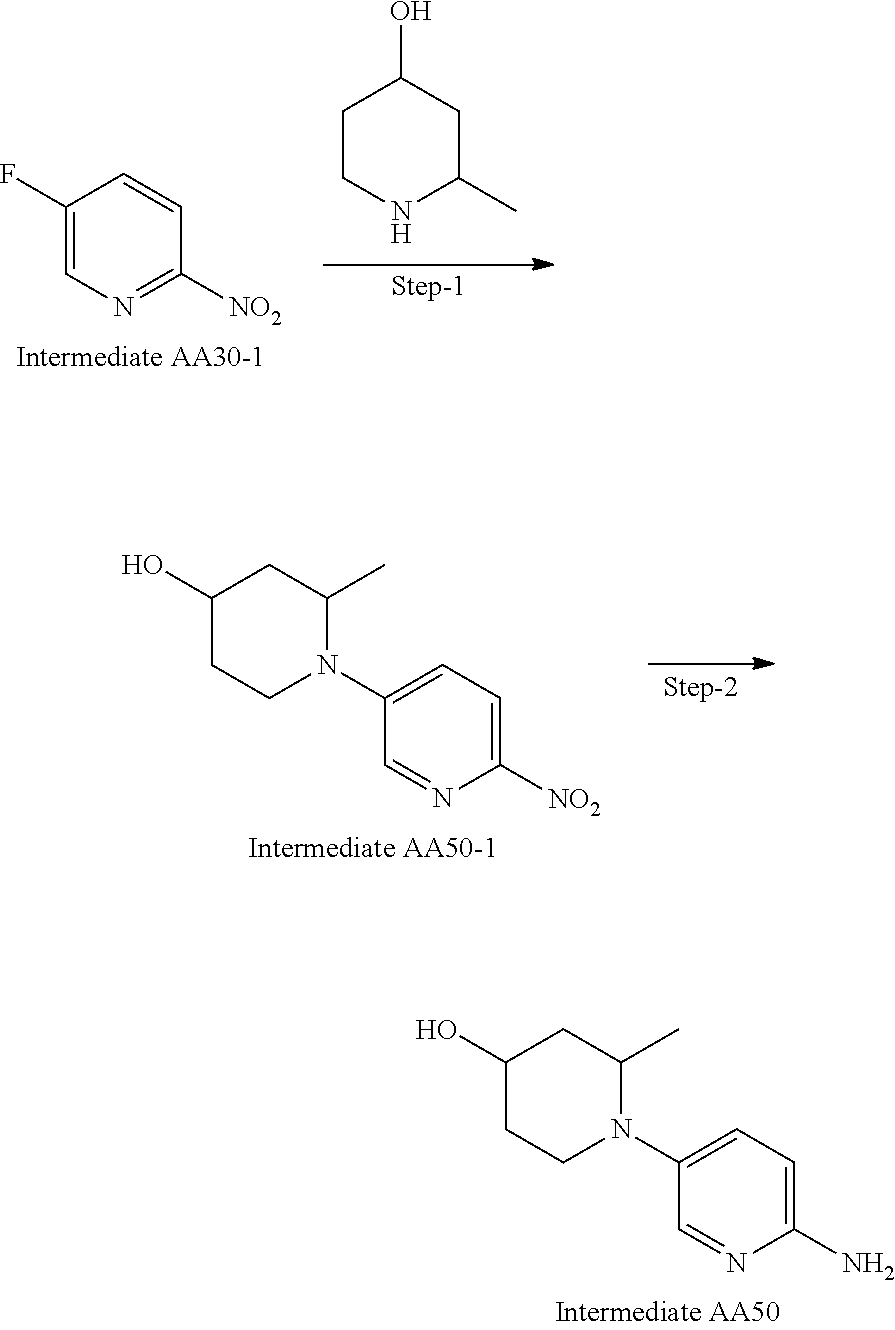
C1=C(N)N=CC(N2C(C)CC(O)CC2)=C1.C1=C([NO2])N=CC(N2C(C)CC(O)CC2)=C1.C1=CC(F)=CN=C1[NO2].C1CNC(C)CC1O
